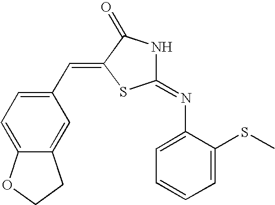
C1(C=C2SC(=NC3=CC=CC=C3SC)NC2=O)=CC=C2C(=C1)CCO2
